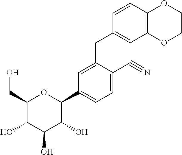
C1(CO)C(O)C(O)C(O)C(C2=CC=C(C#N)C(CC3=CC4=C(C=C3)OCCO4)=C2)O1
